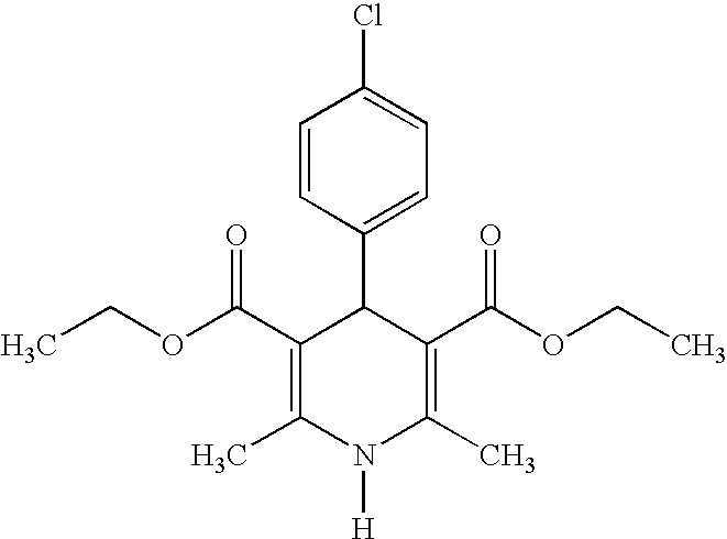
C1=CC(C2C(C(OCC)=O)=C(C)N([H])C(C)=C2C(OCC)=O)=CC=C1Cl
